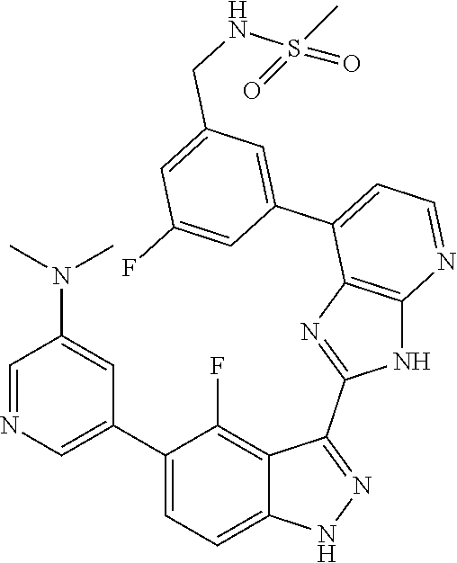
C1=NC=C(C2=CC=C3C(=C2F)C(C2=NC4=C(N2)N=CC=C4C2=CC(CNS(=O)(C)=O)=CC(F)=C2)=NN3)C=C1N(C)C
